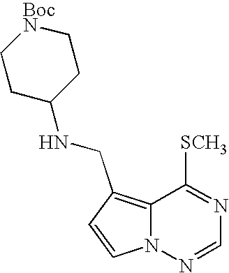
C1=CN2C(=C1CNC1CC[BocN]CC1)C([SCH3])=NC=N2
